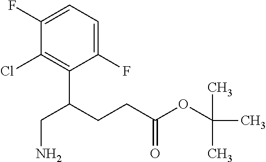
C1(F)=CC=C(F)C(Cl)=C1C(CCC(OC(C)(C)C)=O)CN
